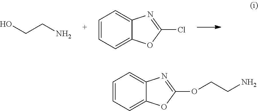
OCCN.C1=CC=C2C(=C1)N=C(Cl)O2.C1=CC=C2C(=C1)N=C(OCCN)O2
